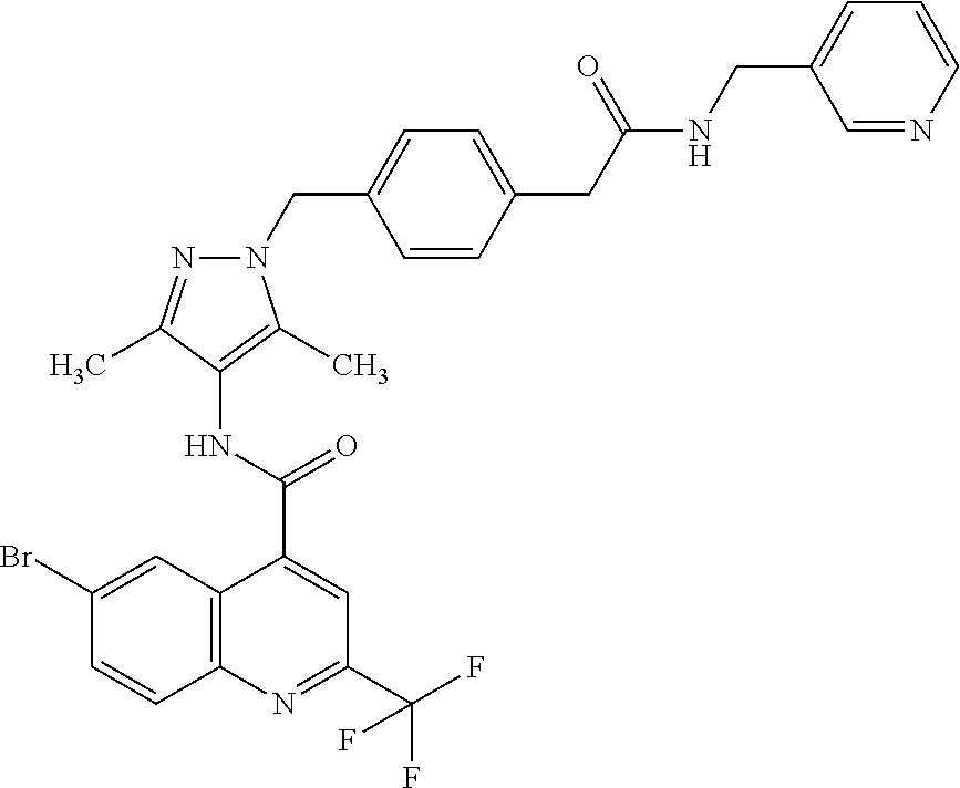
C12=C(N=C(C(F)(F)F)C=C1C(=O)NC1=C(C)N(CC3=CC=C(CC(NCC4=CC=CN=C4)=O)C=C3)N=C1C)C=CC(Br)=C2
